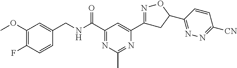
C1(OC)=C(F)C=CC(CNC(C2=NC(C)=NC(C3=NOC(C4=NN=C([CN])C=C4)C3)=C2)=O)=C1
